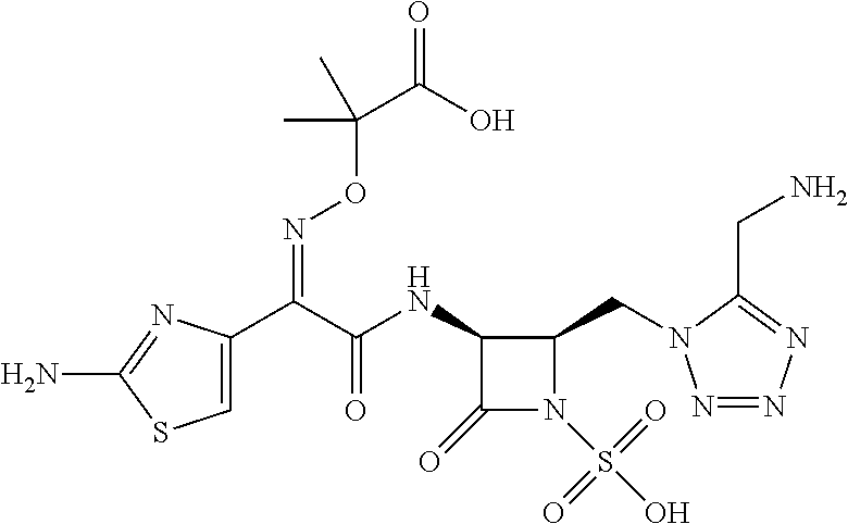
C1=C(C(C(NC2C(=O)N(S(O)(=O)=O)C2CN2N=NN=C2CN)=O)=NOC(C(=O)O)(C)C)N=C(N)S1
